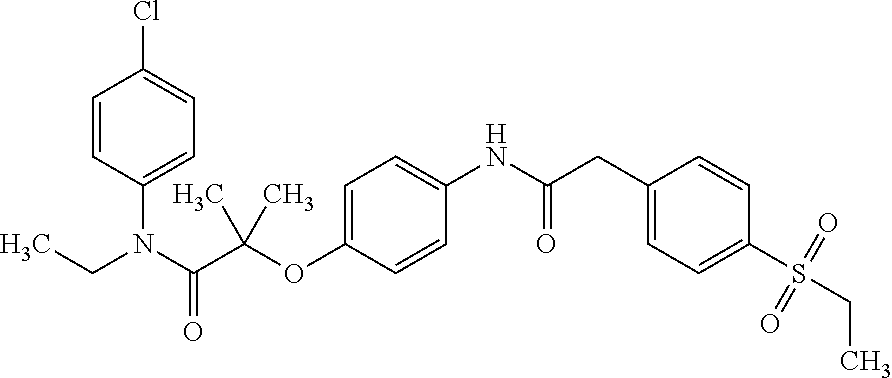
C1(OC(C(N(CC)C2=CC=C(Cl)C=C2)=O)(C)C)=CC=C(NC(CC2=CC=C(S(CC)(=O)=O)C=C2)=O)C=C1
